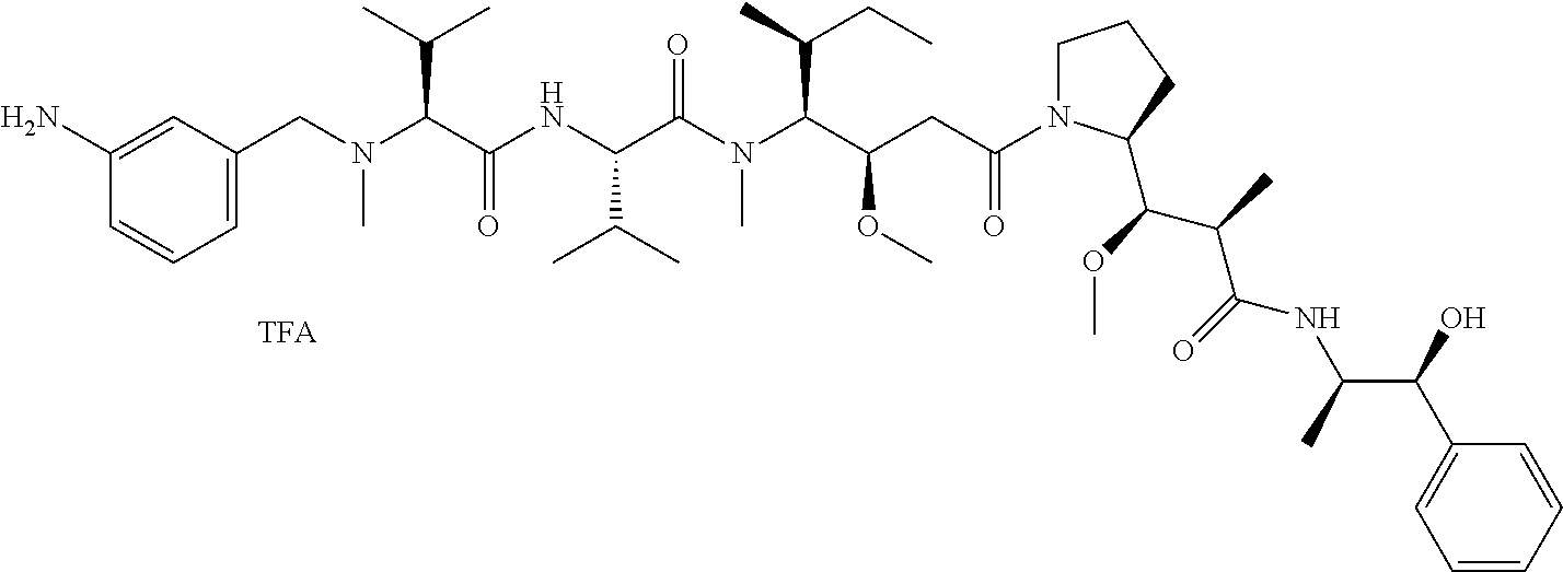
C1(N)=CC(CN(C(C(NC(C(N(C(C(CC(N2CCCC2C(OC)C(C)C(NC(C(C2=CC=CC=C2)O)C)=O)=O)OC)C(C)CC)C)=O)C(C)C)=O)C(C)C)C)=CC=C1
